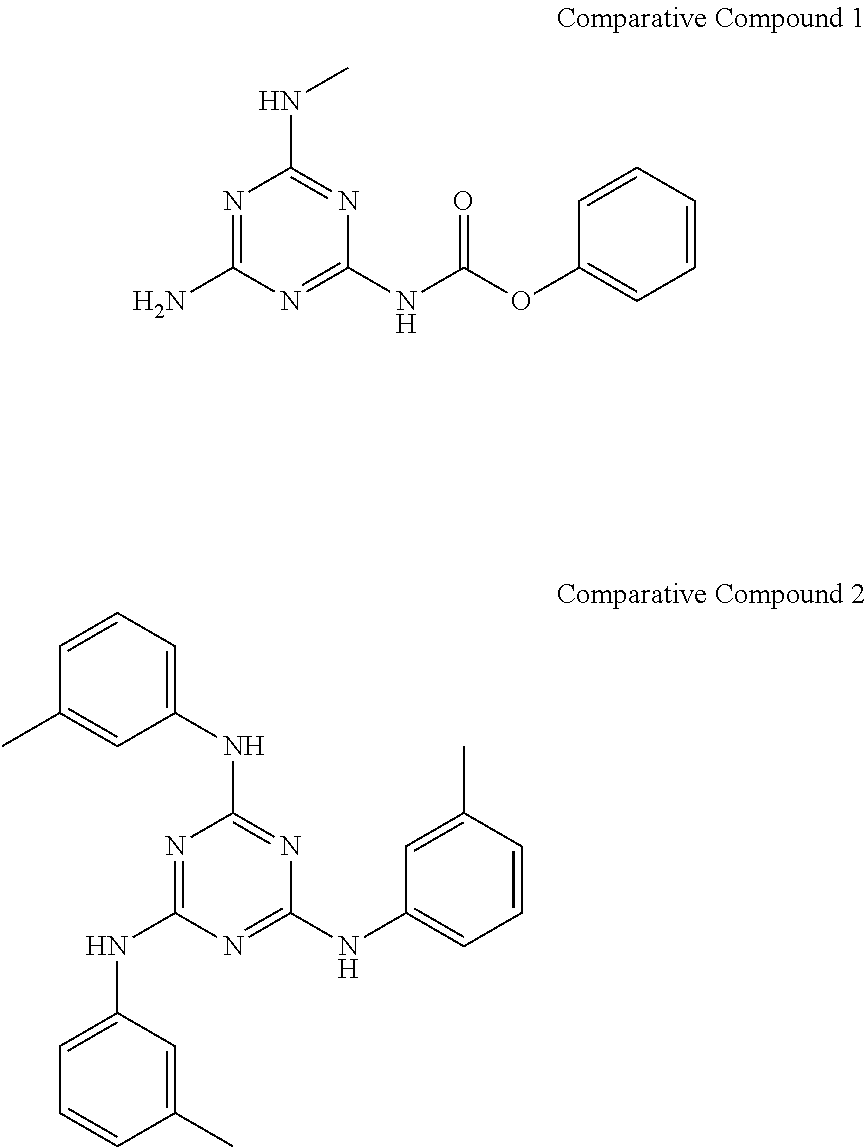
N1=C(N)N=C(NC(OC2=CC=CC=C2)=O)N=C1NC.N1=C(NC2=CC=CC(C)=C2)N=C(NC2=CC=CC(C)=C2)N=C1NC1=CC=CC(C)=C1
